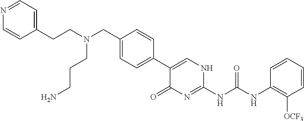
C1(CN(CCCN)CCC2=CC=NC=C2)=CC=C(C2=CNC(NC(NC3=C([OCF3])C=CC=C3)=O)=NC2=O)C=C1
